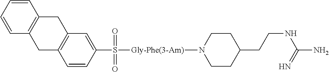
C12=C(C=C(S(=O)(=O)[Gly-Phe(3-Am)]N3CCC(CCNC(N)=N)CC3)C=C1)CC1=C(C2)C=CC=C1
